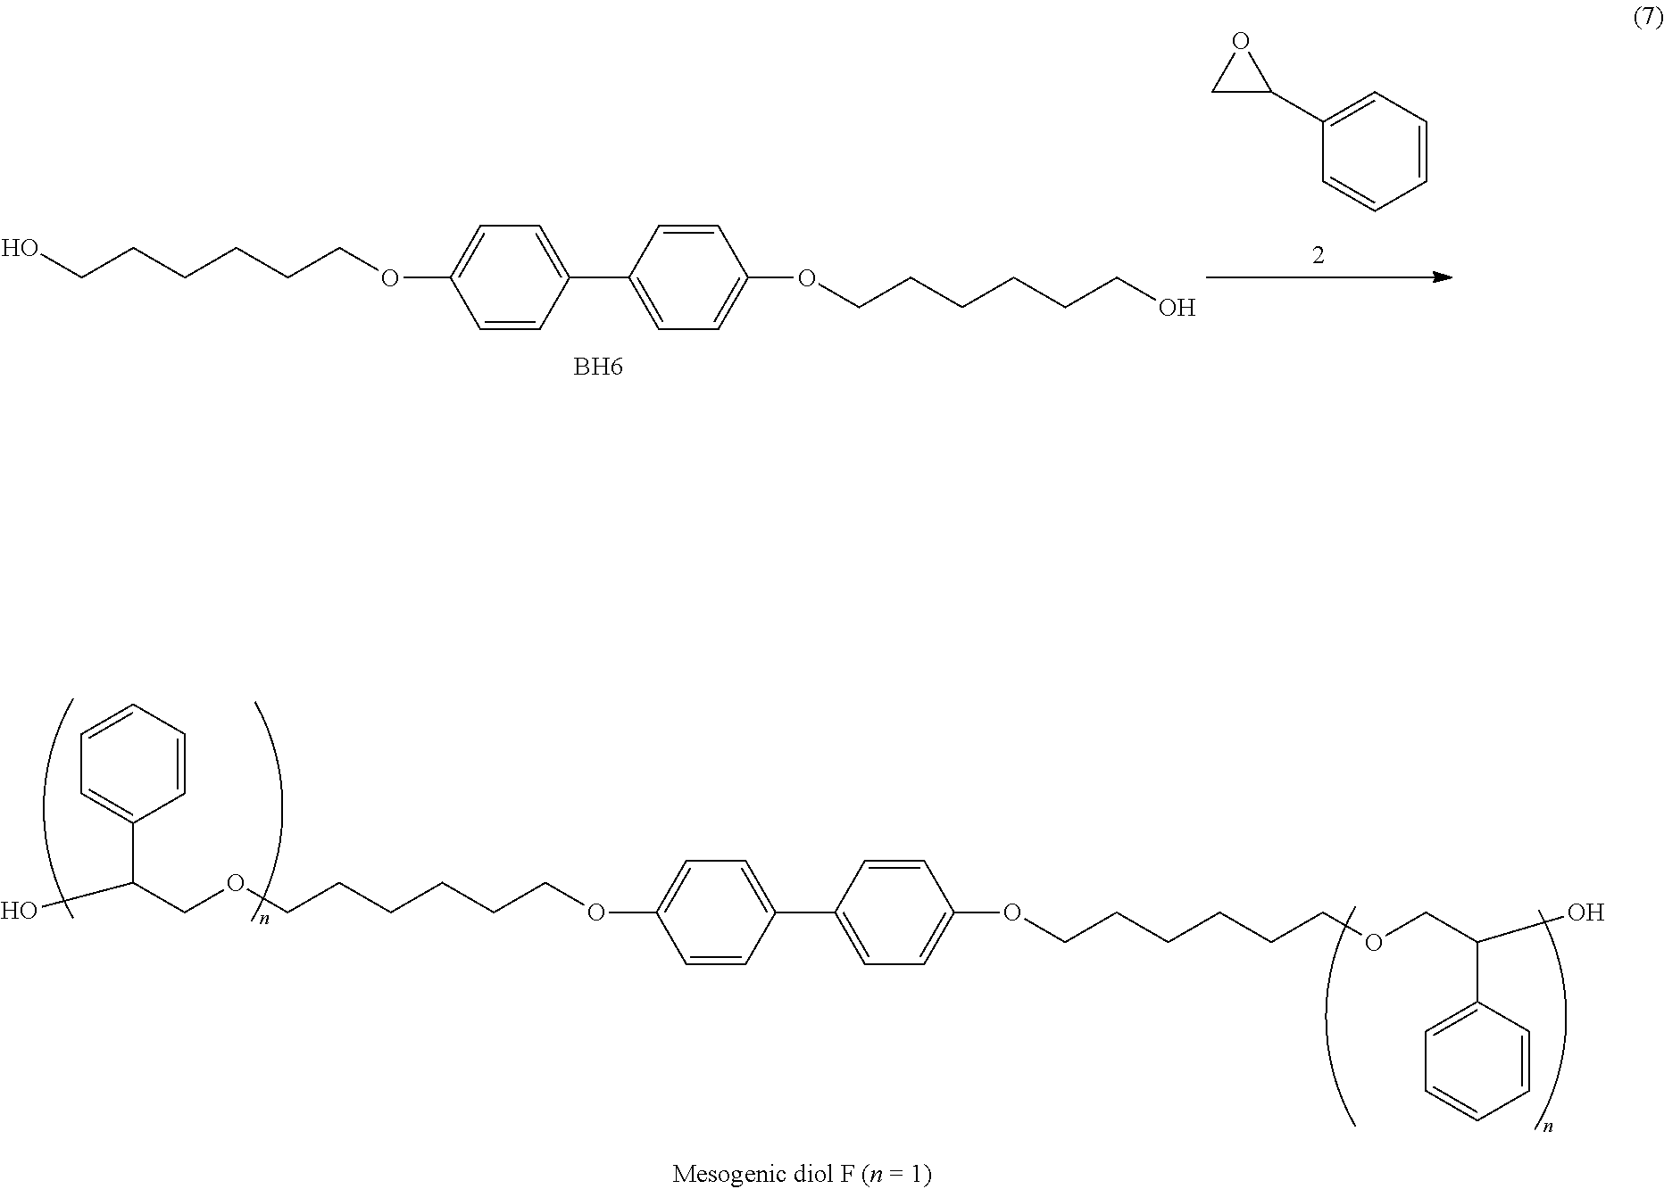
C1=CC(C2=CC=C(OCCCCCCO)C=C2)=CC=C1OCCCCCCO.B.C1C(C2=CC=CC=C2)O1.C1=CC(C2=CC=C(OCCCCCCOCC(O)C3=CC=CC=C3)C=C2)=CC=C1OCCCCCCOCC(O)C1=CC=CC=C1
